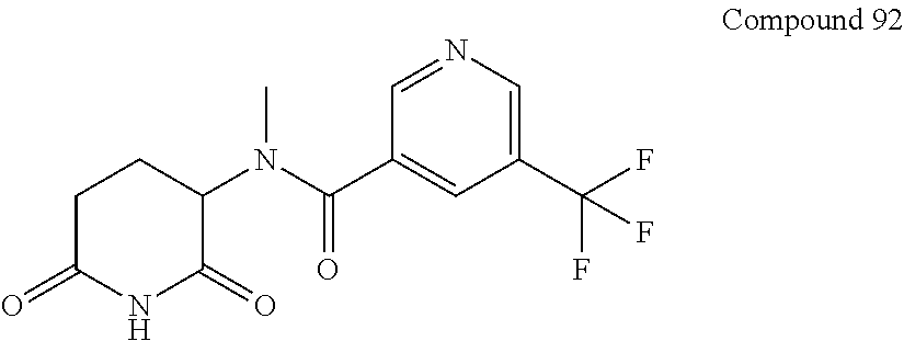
C1C(=O)NC(=O)C(N(C(C2=CC(C(F)(F)F)=CN=C2)=O)C)C1
